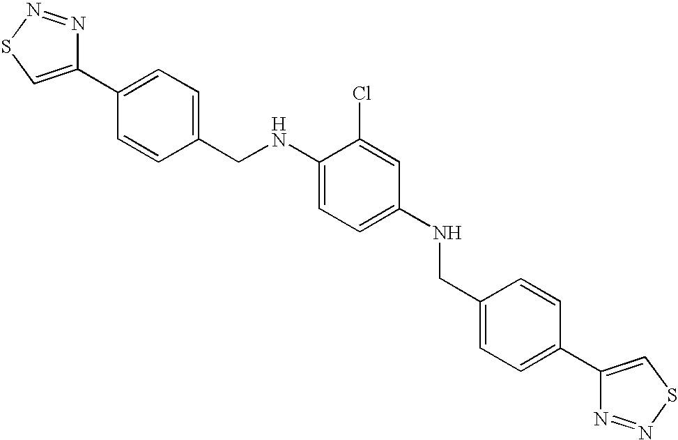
C1(C2=CC=C(CNC3=CC=C(NCC4=CC=C(C5=CSN=N5)C=C4)C=C3Cl)C=C2)=CSN=N1
